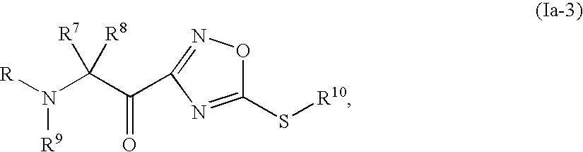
C1(S[R10])=NC(C(C(N([R9])[R])([R8])[R7])=O)=NO1
